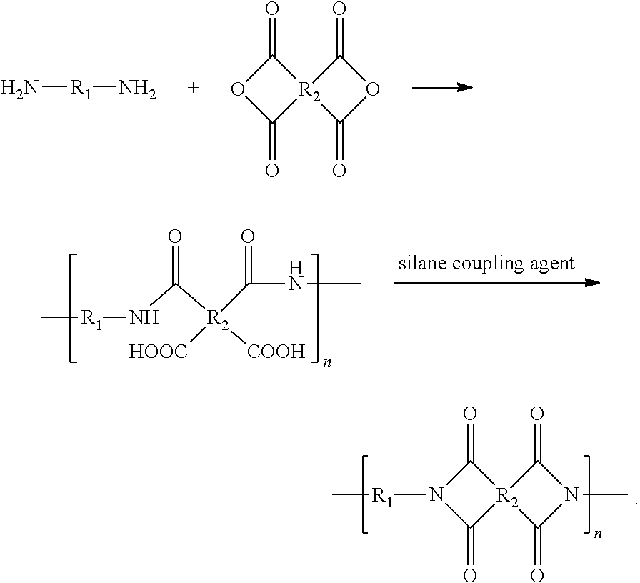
N[R1]N.C1(=O)OC(=O)[R2]12C(=O)OC2=O.C1(=O)N([R1]C)C(=O)[R2]12C(=O)N(C)C2=O.C[R1]NC([R2]([COOH])(C(NC)=O)[HOOC])=O
